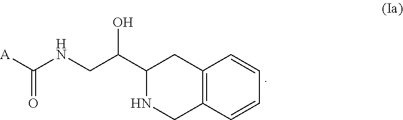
C12=C(C=CC=C1)CNC(C(CNC([A])=O)O)C2
